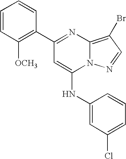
C1=CC([OCH3])=C(C2=NC3=C(Br)C=NN3C(NC3=CC(Cl)=CC=C3)=C2)C=C1
